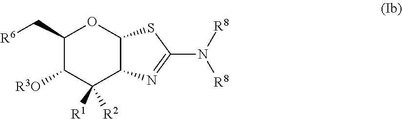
C1(C[R6])C([R3O])C([R1])([R2])C2C(O1)SC(N([R8])[R8])=N2
